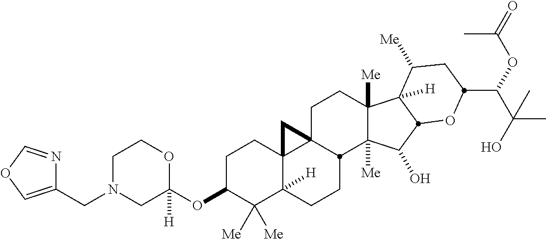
C1(CN2CC(OC3C([Me])([Me])C4([H])C5(CC3)C3(CCC6([Me])C([Me])(C(O)C7C6([H])C([Me])CC(C(C(C)(C)O)OC(C)=O)O7)C3CC4)C5)([H])OCC2)=COC=N1
